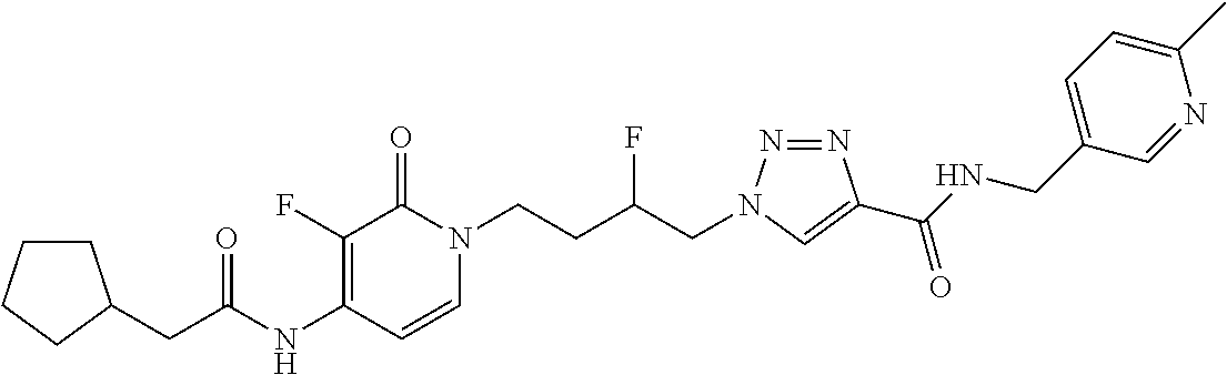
N(C1=C(F)C(=O)N(CCC(CN2N=NC(C(NCC3=CC=C(C)N=C3)=O)=C2)F)C=C1)C(=O)CC1CCCC1
